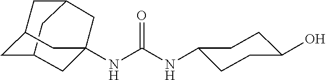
C12CC3CC(C1)CC(NC(NC1CCC(O)CC1)=O)(C3)C2
